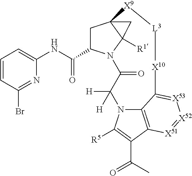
C1C(C(NC2=CC=CC(Br)=N2)=O)N2C3([R1])C1(C3)[X9][L3][X10]C1=[X53][X52]=[X51]C3=C1N(C([H])([H])C2=O)C([R5])=C3C(C)=O
